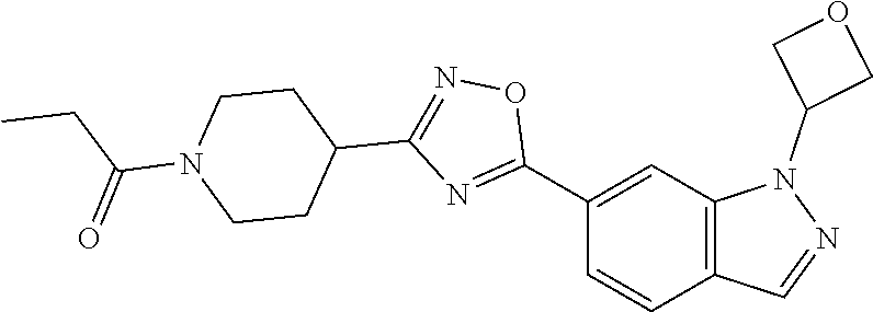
C1(C2=NC(C3CCN(C(=O)CC)CC3)=NO2)=CC2=C(C=C1)C=NN2C1COC1
